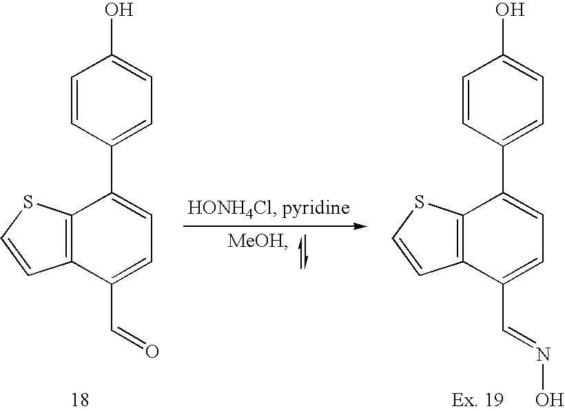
C12=C(C(C=O)=CC=C1C1=CC=C(O)C=C1)C=CS2.C12=C(C(C=NO)=CC=C1C1=CC=C(O)C=C1)C=CS2
